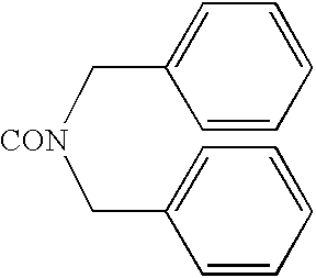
C(C1=CC=CC=C1)[CON]CC1=CC=CC=C1
